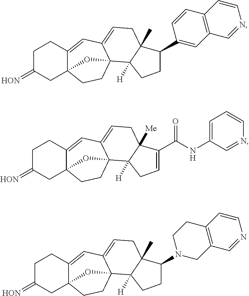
[HON]=C1CC23C(=CC4=CCC5([Me])C([H])(C4(CC2)O3)CC=C5C(NC2=CC=CN=C2)=O)CC1.[HON]=C1CC23C(=CC4=CCC5(C)C([H])(C4(CC2)O3)CCC5C2=CC3=C(C=C2)C=CN=C3)CC1.[HON]=C1CC23C(=CC4=CCC5(C)C([H])(C4(CC2)O3)CCC5N2CC3=C(CC2)C=CN=C3)CC1
